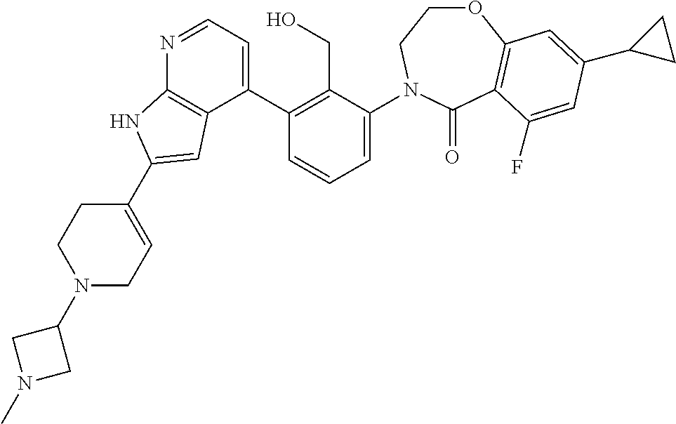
C1(C2=C(CO)C(N3CCOC4=C(C3=O)C(F)=CC(C3CC3)=C4)=CC=C2)=CC=NC2=C1C=C(C1=CCN(C3CN(C)C3)CC1)N2
